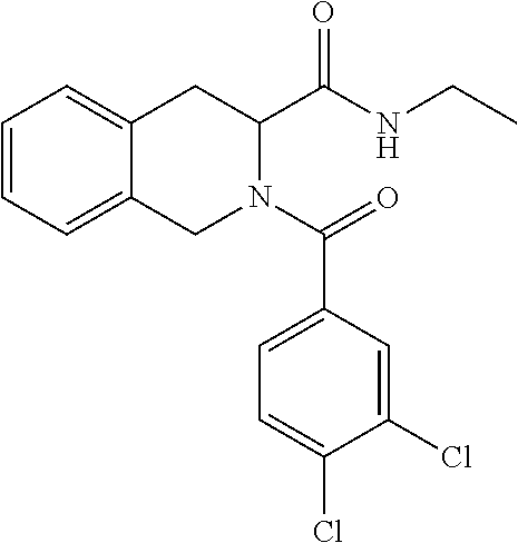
C1=CC=C2C(=C1)CC(C(=O)NCC)N(C(=O)C1=CC=C(Cl)C(Cl)=C1)C2
